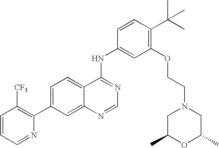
C1=CC=NC(C2=CC=C3C(=C2)N=CN=C3NC2=CC(OCCN3CC(C)OC(C)C3)=C(C(C)(C)C)C=C2)=C1[CF3]
